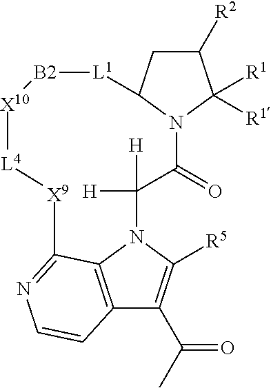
C12=C3N(C([R5])=C1C(C)=O)C([H])([H])C(=O)N1C(CC([R2])C1([R1])[R1])[L1][B2][X10][L4][X9]C3=NC=C2
